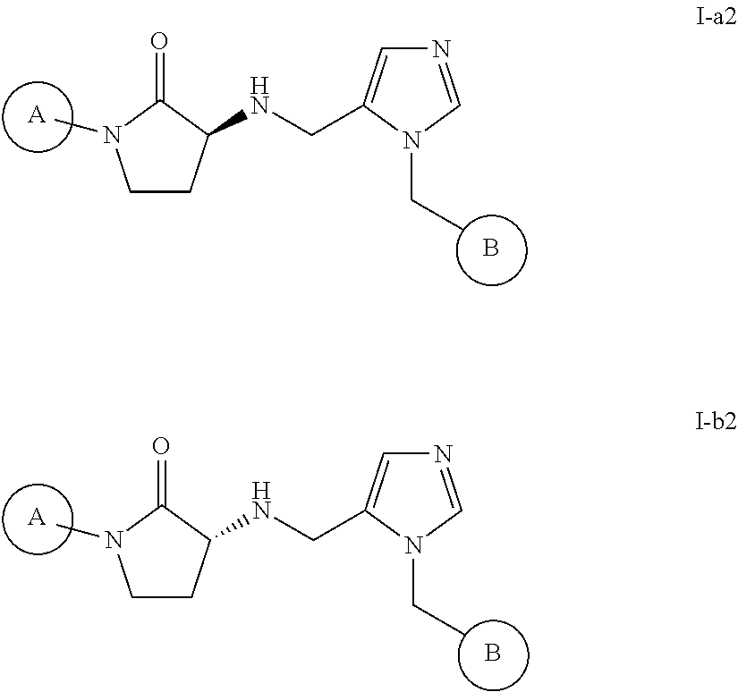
[A].B.C1CC(NCC2=CN=CN2CC)C(=O)N1C.[A].B.C1CC(NCC2=CN=CN2CC)C(=O)N1C
